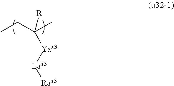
CCC(C)([R])[Yax3][Lax3][Rax3]
